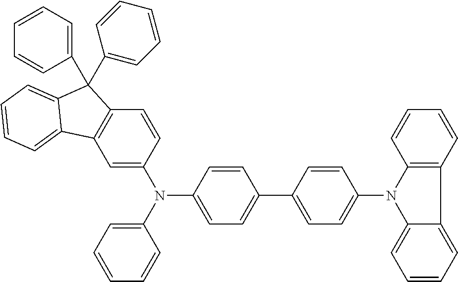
C1=C(N(C2=CC=C(C3=CC=C(N4C5=CC=CC=C5C5=C4C=CC=C5)C=C3)C=C2)C2=CC=CC=C2)C=CC2=C1C1=CC=CC=C1C2(C1=CC=CC=C1)C1=CC=CC=C1
